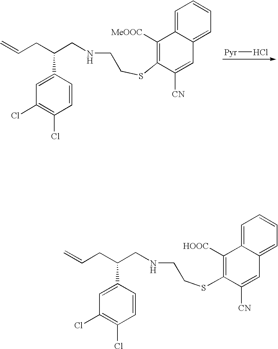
C1=C2C(=CC=C1)C=C([CN])C(SCCNCC(CC=C)C1=CC(Cl)=C(Cl)C=C1)=C2[MeOOC].[Pyr]Cl.C1=C2C(=CC=C1)C=C([CN])C(SCCNCC(CC=C)C1=CC(Cl)=C(Cl)C=C1)=C2[HOOC]
